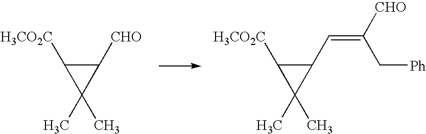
C1([H3CO2C])C(C)(C)C1[CHO].C1([H3CO2C])C(C)(C)C1C=C(C[Ph])[CHO]
